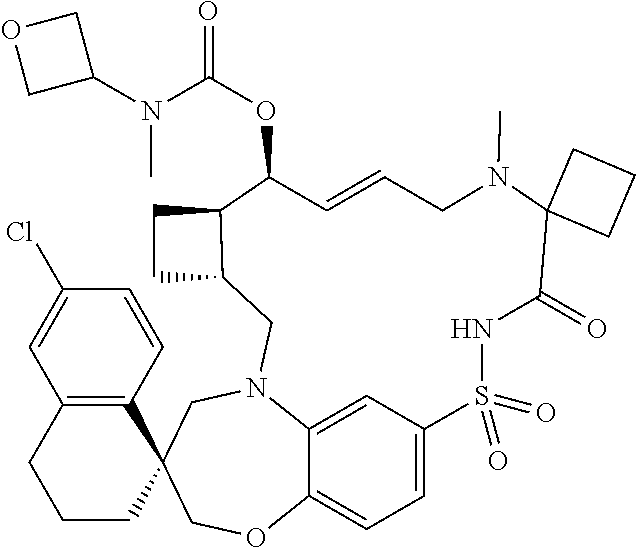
C12=CC=C3C=C1N(CC1(CO2)C2=C(CCC1)C=C(Cl)C=C2)CC1C(CC1)C(OC(N(C)C1COC1)=O)C=CCN(C)C1(C(=O)NS3(=O)=O)CCC1
